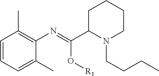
C1=C(C)C(N=C(C2N(CCCC)CCCC2)O[R1])=C(C)C=C1
